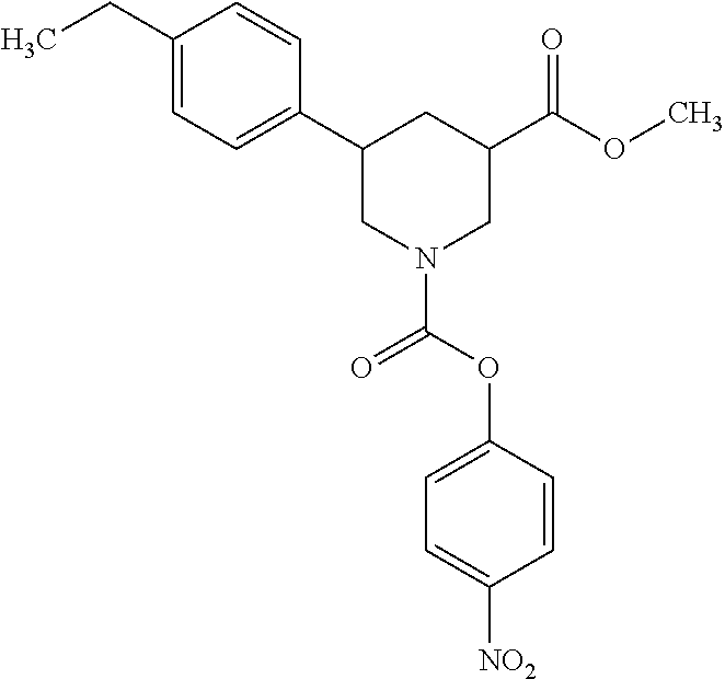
C1(CC)=CC=C(C2CN(C(=O)OC3=CC=C([NO2])C=C3)CC(C(=O)OC)C2)C=C1
